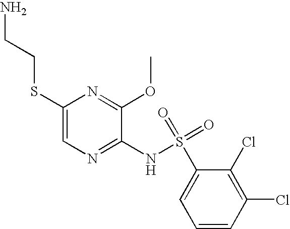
C1(SCCN)=CN=C(NS(C2=CC=CC(Cl)=C2Cl)(=O)=O)C(OC)=N1
